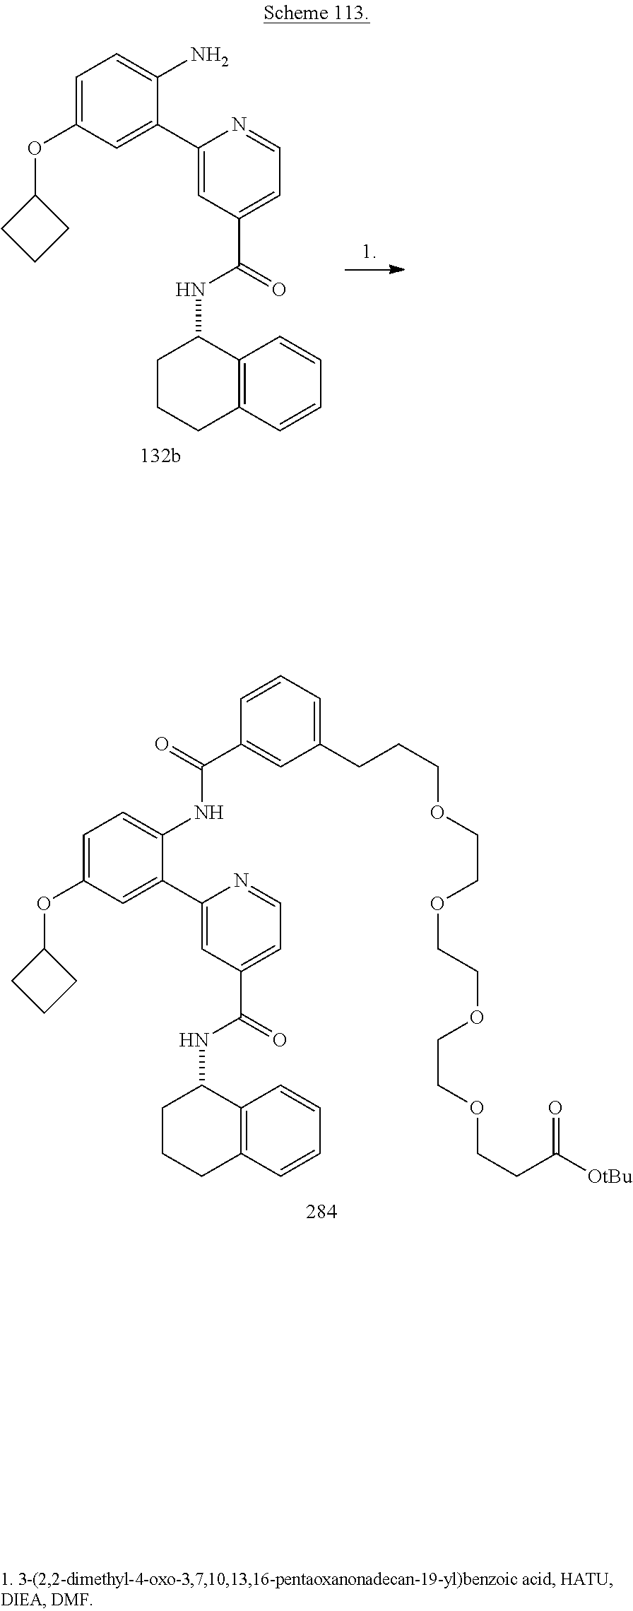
NC1=CC=C(OC2CCC2)C=C1C1=CC(C(NC2CCCC3=C2C=CC=C3)=O)=CC=N1.C1=CC=C(CCCOCCOCCOCCOCCC(=O)[OtBu])C=C1C(NC1=CC=C(OC2CCC2)C=C1C1=CC(C(NC2CCCC3=C2C=CC=C3)=O)=CC=N1)=O
